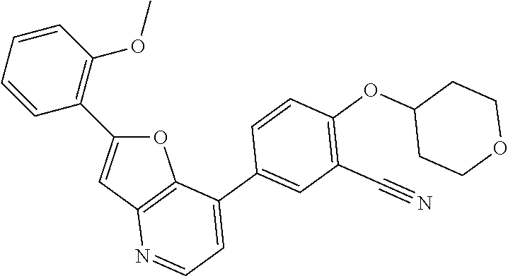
O1C2=C(C=C1C1=C(OC)C=CC=C1)N=CC=C2C1=CC(C#N)=C(OC2CCOCC2)C=C1
